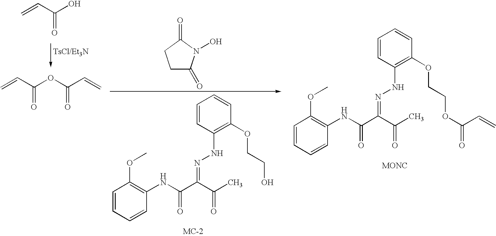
C1=CC(NN=C(C(C)=O)C(=O)NC2=C(OC)C=CC=C2)=C(OCCOC(C=C)=O)C=C1.C=CC(O)=O.C=CC(OC(C=C)=O)=O.C1=CC(NN=C(C(C)=O)C(=O)NC2=C(OC)C=CC=C2)=C(OCCO)C=C1.C1C(=O)N(O)C(=O)C1
